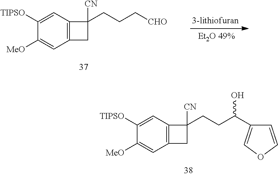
C12=C(C=C([TIPSO])C([MeO])=C1)C([CN])(CCC[CHO])C2.C12=C(C=C([TIPSO])C([MeO])=C1)C([CN])(CCC(O)C1=COC=C1)C2
